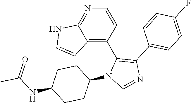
C1=CC(C2=C(C3=CC=C(F)C=C3)N=CN2C2CCC(NC(=O)C)CC2)=C2C(=N1)NC=C2
